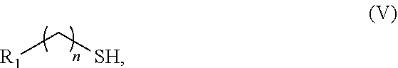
[R1]C[SH]
